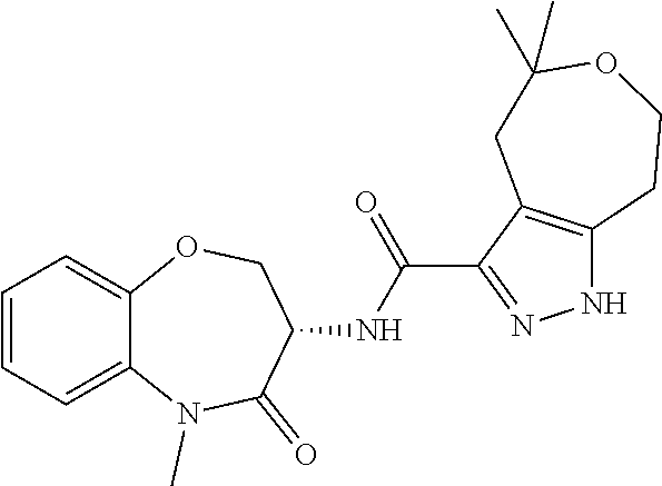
C12=CC=CC=C1OCC(NC(=O)C1=NNC3=C1CC(C)(C)OCC3)C(=O)N2C
